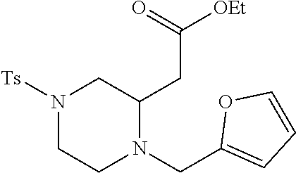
N1([Ts])CCN(CC2=CC=CO2)C(CC([OEt])=O)C1
